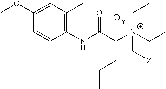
[Y].C1=C(C)C(NC(C([N+](C[Z])(CC)CC)CCC)=O)=C(C)C=C1OC
